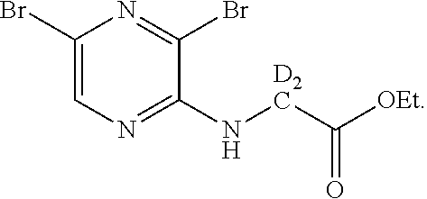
BrC1=NC(Br)=CN=C1N[D2C]C([OEt])=O
